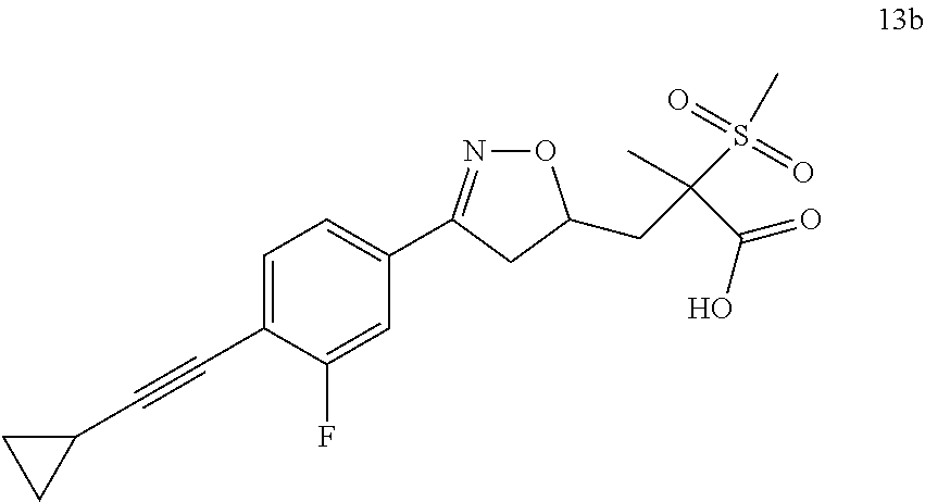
C1=C(C#CC2CC2)C(F)=CC(C2=NOC(CC(C(=O)O)(C)S(C)(=O)=O)C2)=C1
